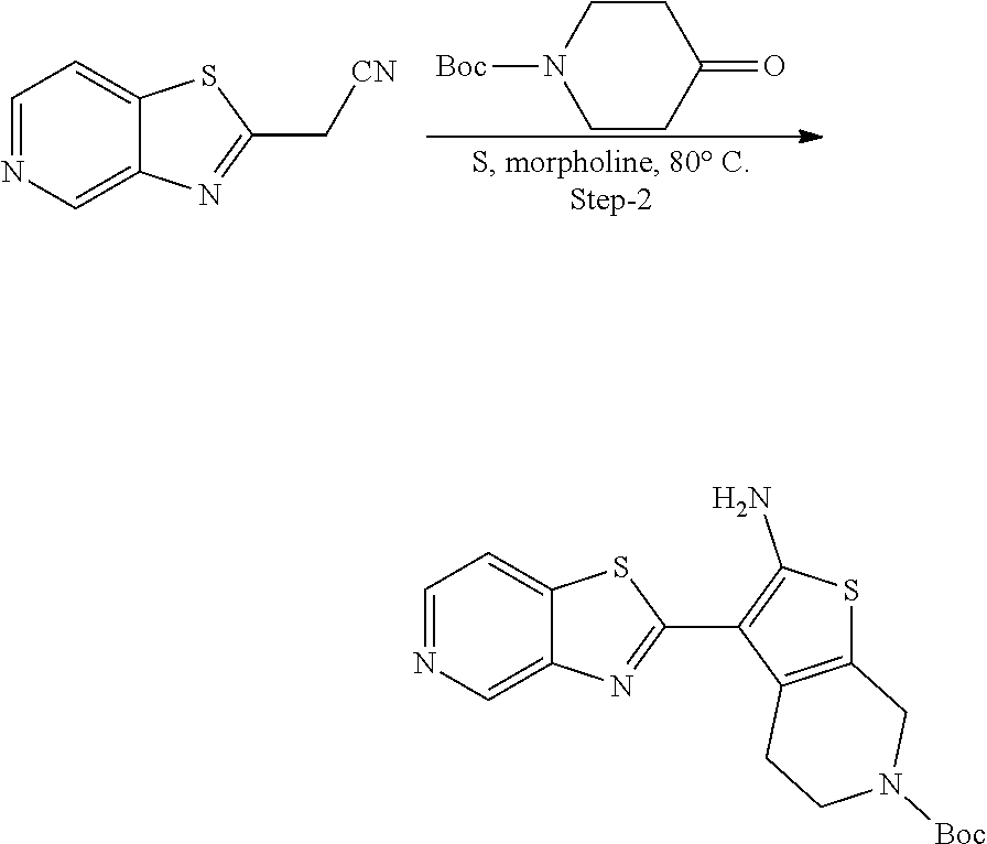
C1CC(=O)CCN1[Boc].C1=NC=C2C(=C1)SC(C[CN])=N2.C1=NC=C2C(=C1)SC(C1=C(N)SC3=C1CCN([Boc])C3)=N2
